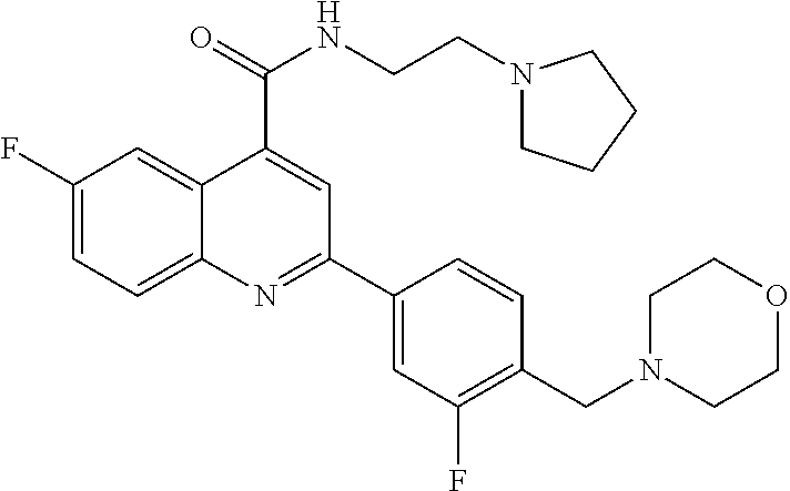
C1(F)=CC=C2C(=C1)C(C(=O)NCCN1CCCC1)=CC(C1=CC(F)=C(CN3CCOCC3)C=C1)=N2
